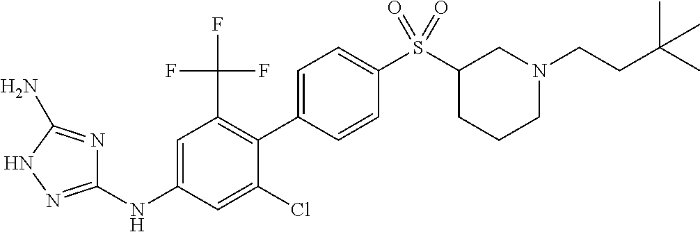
C1(NC2=CC(C(F)(F)F)=C(C3=CC=C(S(C4CCCN(CCC(C)(C)C)C4)(=O)=O)C=C3)C(Cl)=C2)=NNC(N)=N1
